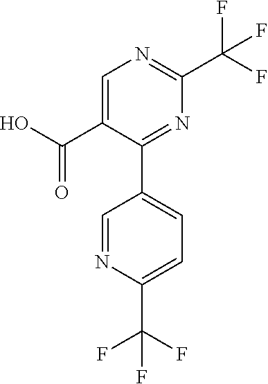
C1=C(C(O)=O)C(C2=CC=C(C(F)(F)F)N=C2)=NC(C(F)(F)F)=N1
